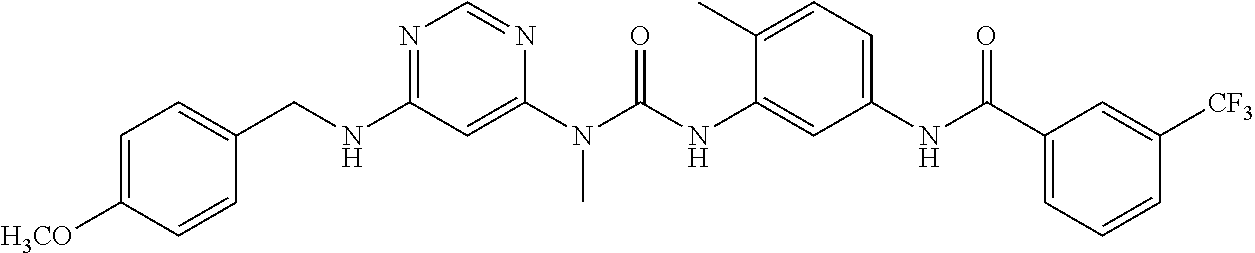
C1(CNC2=NC=NC(N(C(NC3=CC(NC(C4=CC=CC([CF3])=C4)=O)=CC=C3C)=O)C)=C2)=CC=C([H3CO])C=C1
